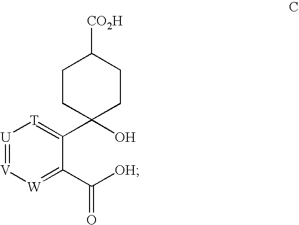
[U]1=[V][W]=C(C([OH])=O)C(C2(O)CCC([CO2H])CC2)=[T]1
